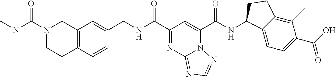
C(NC(C1=NC2=NC=NN2C(C(NC2C3=CC=C(C(O)=O)C(C)=C3CC2)=O)=C1)=O)C1=CC2=C(C=C1)CCN(C(=O)NC)C2
